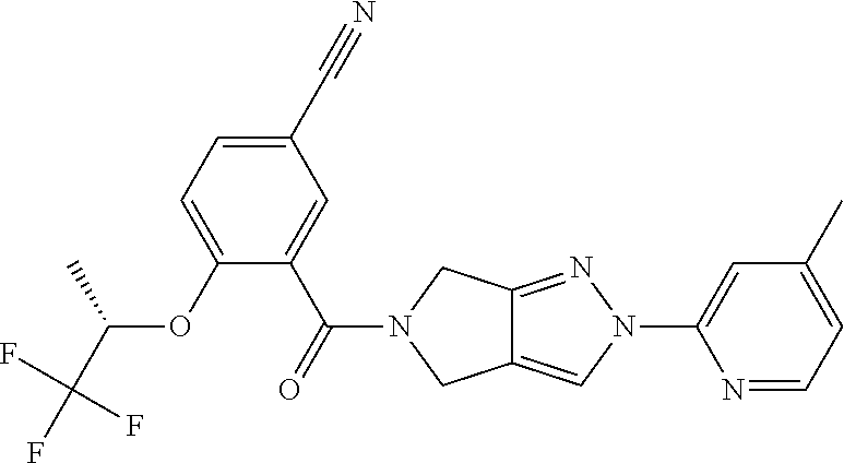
O(C1=CC=C(C#N)C=C1C(=O)N1CC2=CN(C3=CC(C)=CC=N3)N=C2C1)C(C(F)(F)F)C
